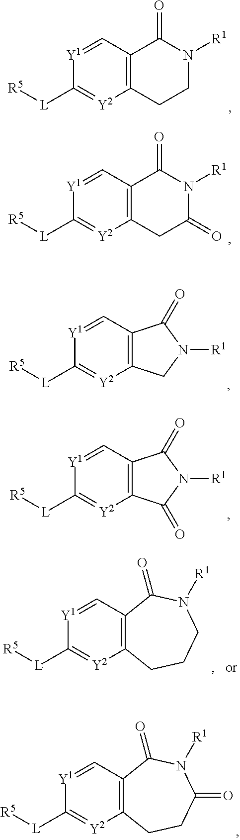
[Y1]1=CC2=C([Y2]=C1[L][R5])CCN([R1])C2=O.[Y1]1=CC2=C([Y2]=C1[L][R5])CC(=O)N([R1])C2=O.[Y1]1=CC2=C([Y2]=C1[L][R5])CN([R1])C2=O.[Y1]1=CC2=C([Y2]=C1[L][R5])C(=O)N([R1])C2=O.[Y1]1=CC2=C([Y2]=C1[L][R5])CCCN([R1])C2=O.[Y1]1=CC2=C([Y2]=C1[L][R5])CCC(=O)N([R1])C2=O
